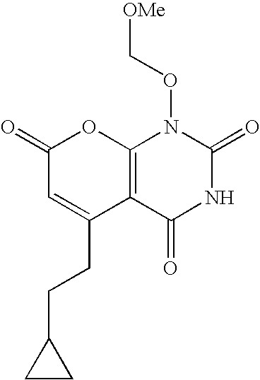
C12=C(C(=O)NC(=O)N1OC[OMe])C(CCC1CC1)=CC(=O)O2
